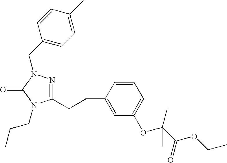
C1(CCC2=CC(OC(C(=O)OCC)(C)C)=CC=C2)=NN(CC2=CC=C(C)C=C2)C(=O)N1CCC
